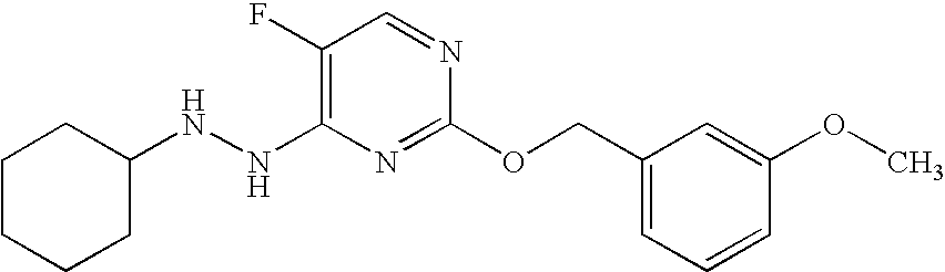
C1(F)=C(NNC2CCCCC2)N=C(OCC2=CC=CC(OC)=C2)N=C1
